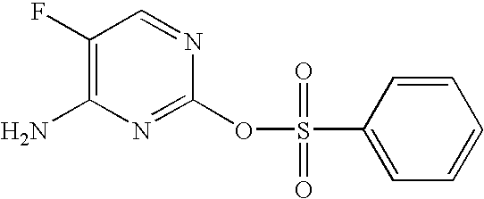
C1(F)=C(N)N=C(OS(=O)(=O)C2=CC=CC=C2)N=C1
